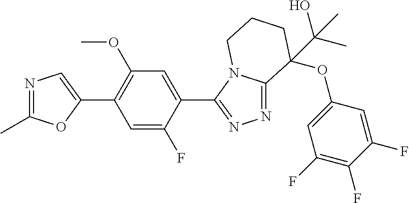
N1=C(C)OC(C2=C(OC)C=C(C3=NN=C4N3CCCC4(OC3=CC(F)=C(F)C(F)=C3)C(O)(C)C)C(F)=C2)=C1
